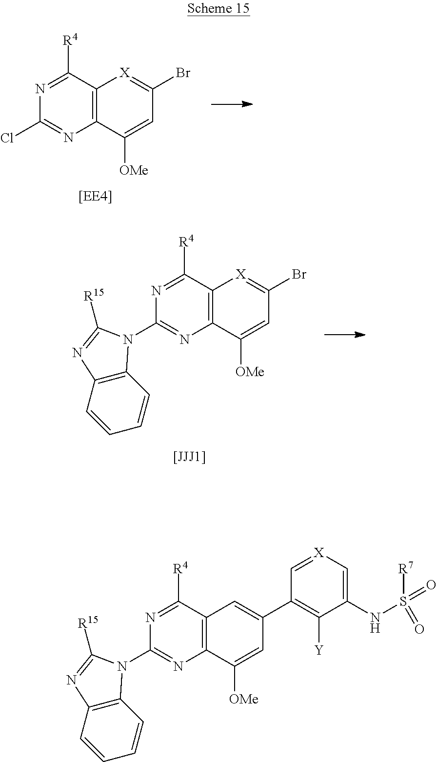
C12=C(C([OMe])=CC(Br)=[X]1)N=C(Cl)N=C2[R4].[[EE4]].[[JJJ1]].C12=C(C([OMe])=CC(Br)=[X]1)N=C(N1C3=C(C=CC=C3)N=C1[R15])N=C2[R4].C12=C(C([OMe])=CC(C3=C([Y])C(NS([R7])(=O)=O)=C[X]=C3)=C1)N=C(N1C3=C(C=CC=C3)N=C1[R15])N=C2[R4]
